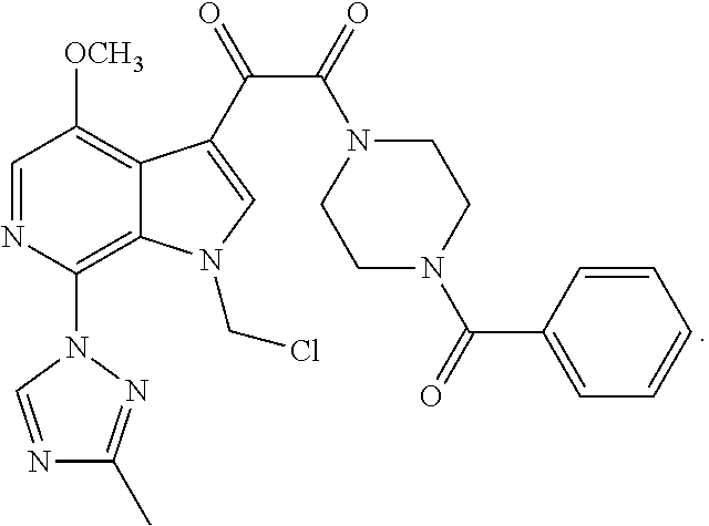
C(C(=O)N1CCN(C(=O)C2=CC=CC=C2)CC1)(=O)C1=CN(CCl)C2=C(N3C=NC(C)=N3)N=CC([OCH3])=C21
